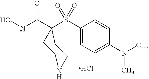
Cl.N(C(=O)C1(S(C2=CC=C(N(C)C)C=C2)(=O)=O)CCNCC1)O
